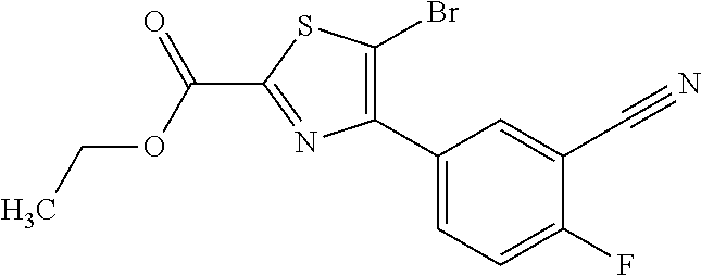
C1(C2=C(Br)SC(C(OCC)=O)=N2)=CC=C(F)C(C#N)=C1
